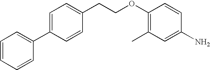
C1=CC=CC(C2=CC=C(CCOC3=C(C)C=C(N)C=C3)C=C2)=C1
